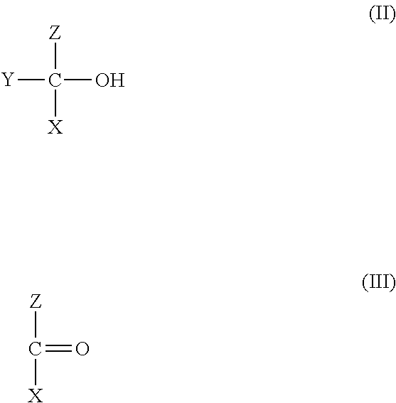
[Y]C(O)([Z])[X].C(=O)([Z])[X]
